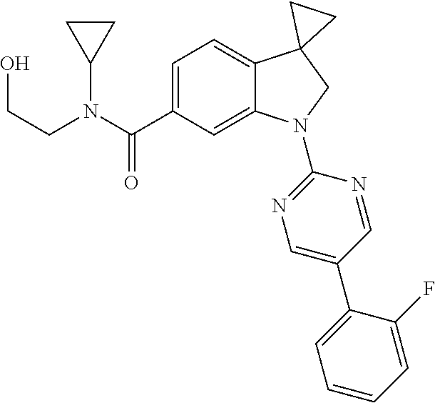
N(C(C1=CC=C2C(=C1)N(C1=NC=C(C3=CC=CC=C3F)C=N1)CC21CC1)=O)(C1CC1)CCO
